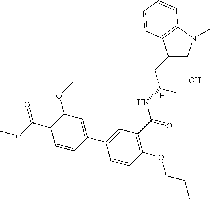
C1=C(CC(CO)NC(C2=C(OCCC)C=CC(C3=CC(OC)=C(C(=O)OC)C=C3)=C2)=O)C2=C(N1C)C=CC=C2.[H]
